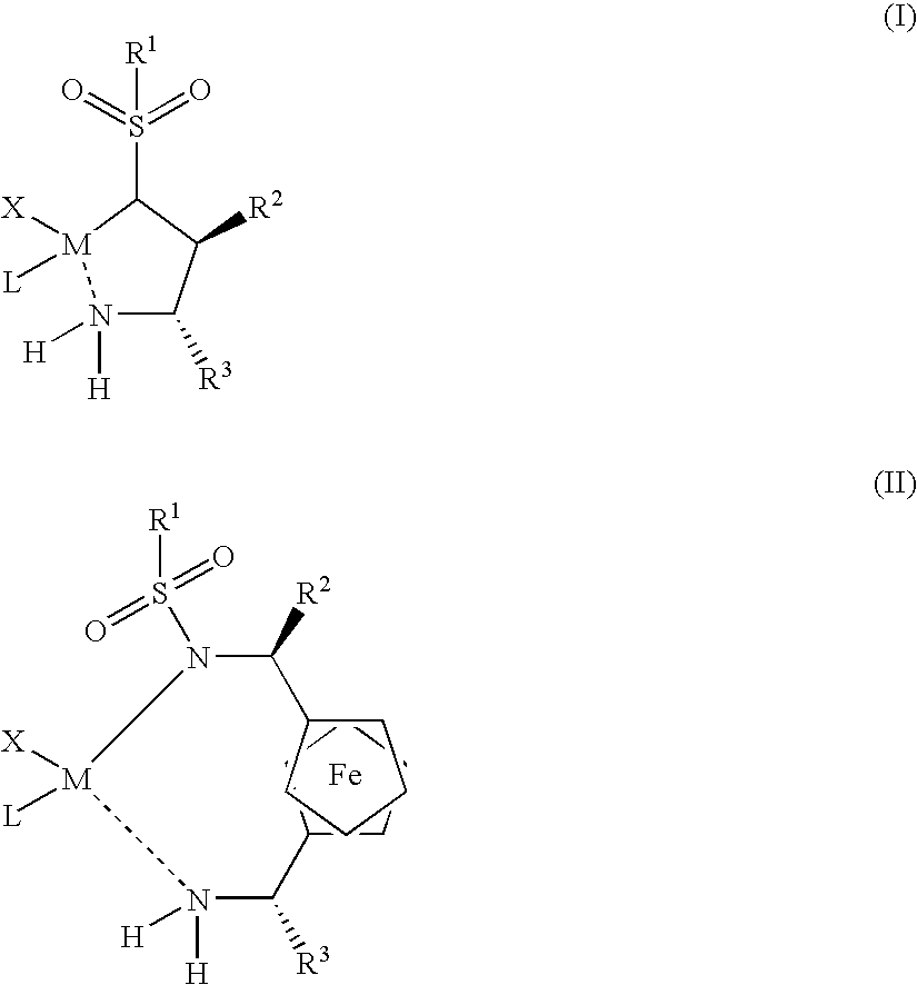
[Fe].C1(C(N([M](N(C(C2CCCC2)[R2])S([R1])(=O)=O)([X])[L])([H])[H])[R3])CCCC1.S(C1[M]([X])([L])N([H])([H])C([R3])C1[R2])(=O)(=O)[R1]
